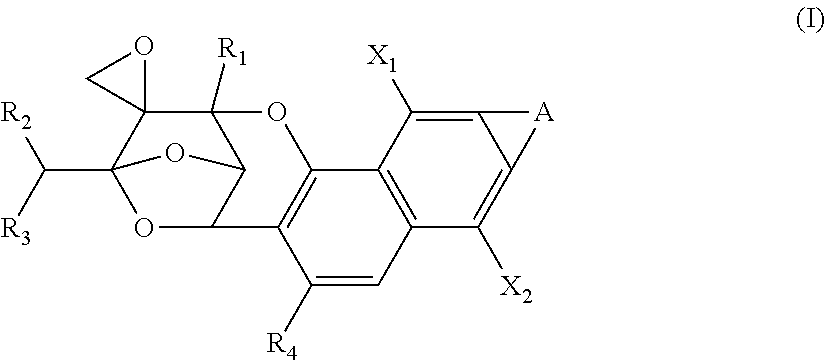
C12([R1])C3(C4(C([R3])[R2])OC(C1O4)C1=C(O2)C2=C(C=C1[R4])C([X2])=C1C(=C2[X1])[A]1)OC3
